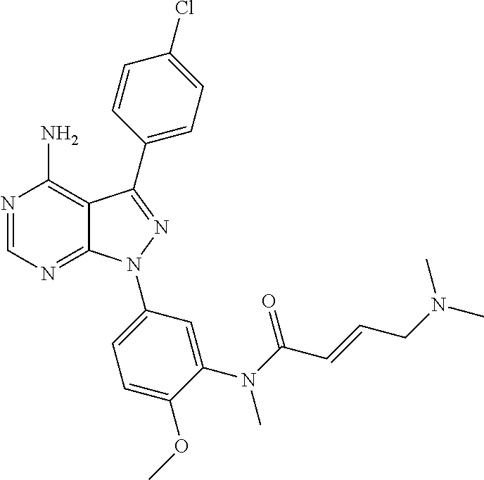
N1=CN=C2C(=C1N)C(C1=CC=C(Cl)C=C1)=NN2C1=CC=C(OC)C(N(C(C=CCN(C)C)=O)C)=C1
